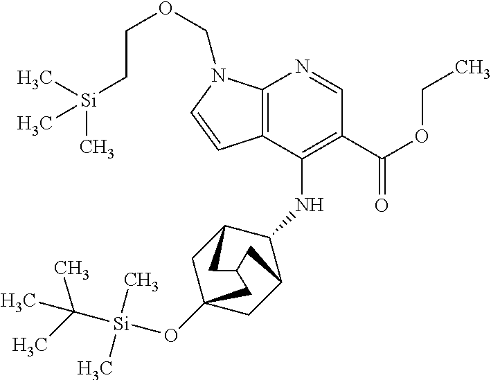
C12=C(C(NC3C4CC5(O[Si](C(C)(C)C)(C)C)CC3CC(C4)C5)=C(C(OCC)=O)C=N1)C=CN2COCC[Si](C)(C)C
